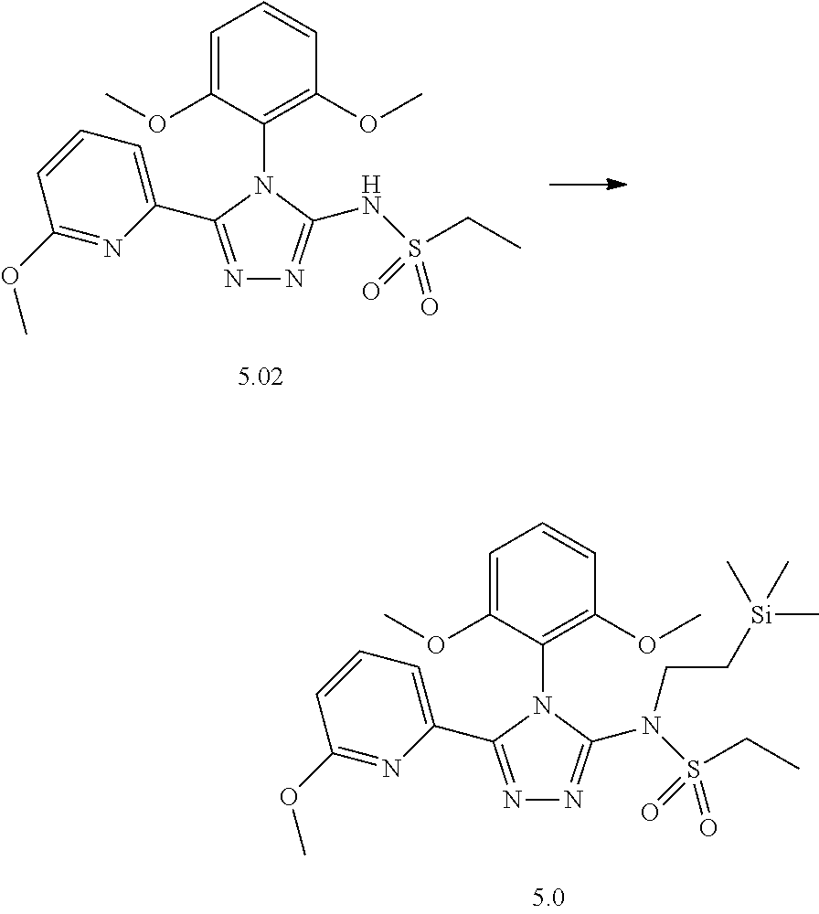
C1=C(OC)C(N2C(C3=CC=CC(OC)=N3)=NN=C2N(S(=O)(=O)CC)CC[Si](C)(C)C)=C(OC)C=C1.C1=C(OC)C(N2C(C3=CC=CC(OC)=N3)=NN=C2NS(=O)(=O)CC)=C(OC)C=C1
